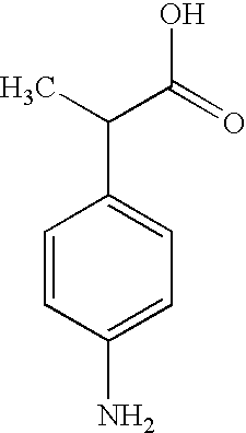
C1=CC(N)=CC=C1C(C)C(=O)O
